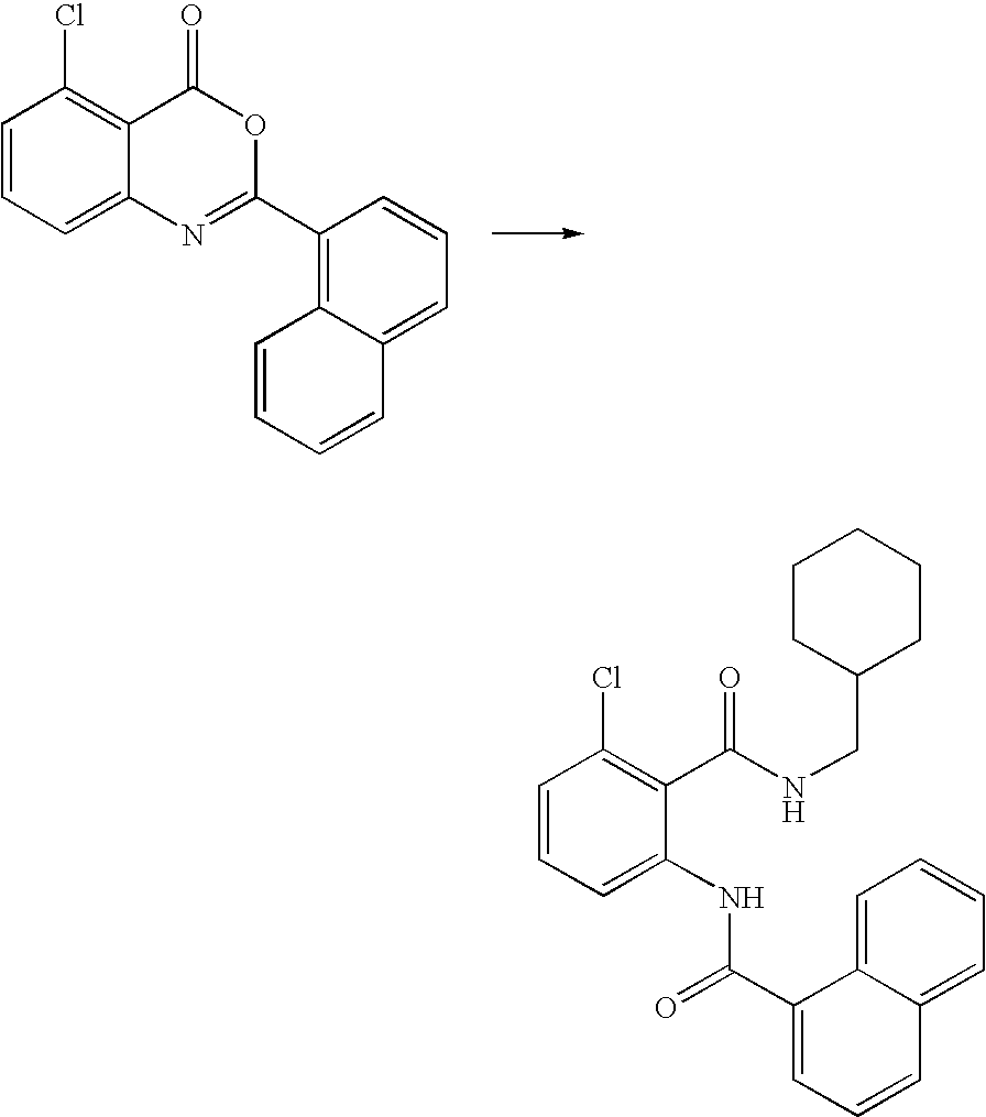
C1=CC=C2C(=C1Cl)C(=O)OC(C1=C3C(=CC=C1)C=CC=C3)=N2.C1=CC=C(NC(=O)C2=CC=CC3=CC=CC=C32)C(C(NCC2CCCCC2)=O)=C1Cl
